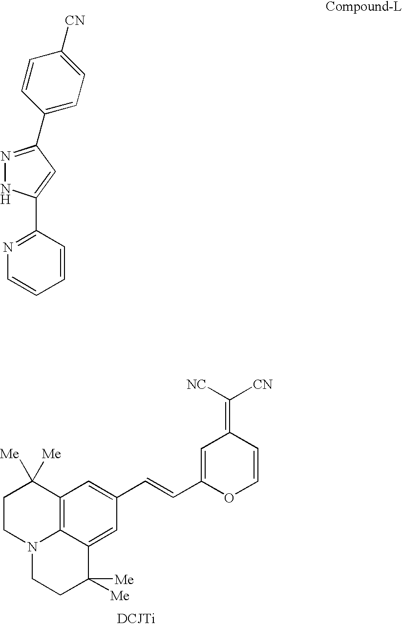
C12=C3C(=CC(C=CC4=CC(=C([NC])[CN])C=CO4)=C1)C([Me])([Me])CCN3CCC2([Me])[Me].N1=C(C2=CC=C([CN])C=C2)C=C(C2=NC=CC=C2)N1
